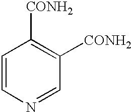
C1=CN=CC([CONH2])=C1[CONH2]
